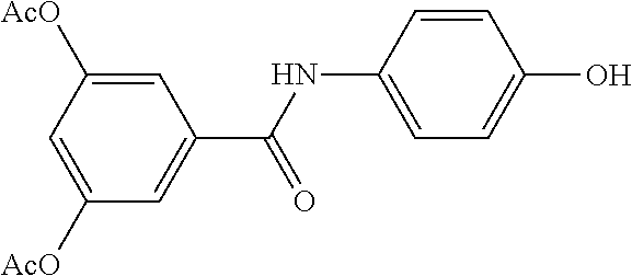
C1([AcO])=CC([AcO])=CC(C(NC2=CC=C(O)C=C2)=O)=C1
